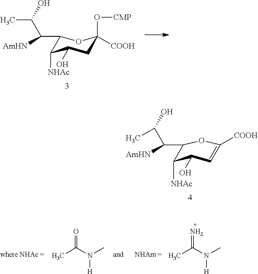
C1(C(C(C)O)[AmHN])C([NHAc])C(O)CC(O[CMP])([COOH])O1.CC(N(C)[H])=O.CC(N(C)[H])=N.[COOH]C1=CC(O)C([NHAc])C(C(C(C)O)[AmHN])O1
